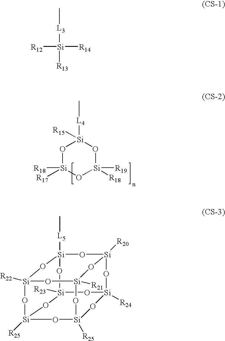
O1[Si]([R17])([R18])O[Si]([R18])([R19])O[Si]1([L4]C)[R15].C[L3][Si]([R14])([R12])[R13].[Si]12([R23])O[Si]3([L5]C)O[Si]4([R20])O[Si]([R24])(O1)O[Si]1([R25])O[Si]([R21])(O4)O[Si]([R22])(O3)O[Si]([R25])(O1)O2
